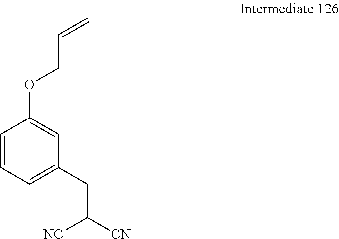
C1=CC=C(CC([CN])[NC])C=C1OCC=C
